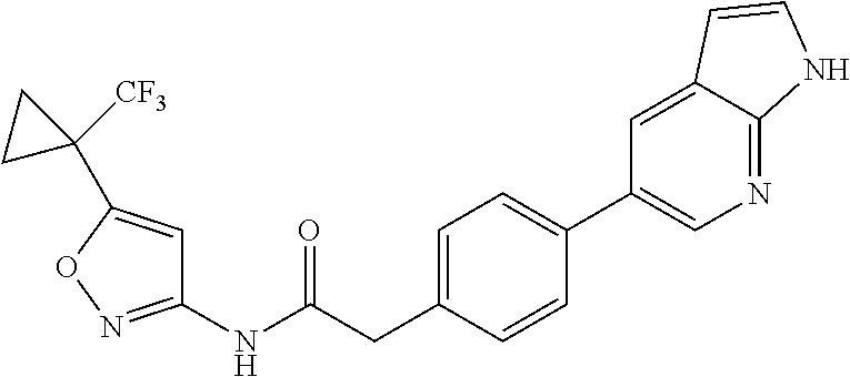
C1=C(CC(NC2=NOC(C3([CF3])CC3)=C2)=O)C=CC(C2=CN=C3C(=C2)C=CN3)=C1
